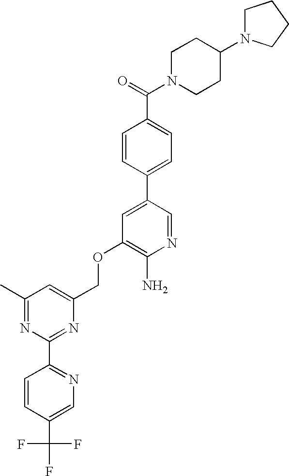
C(OC1=C(N)N=CC(C2=CC=C(C(=O)N3CCC(N4CCCC4)CC3)C=C2)=C1)C1=CC(C)=NC(C2=NC=C(C(F)(F)F)C=C2)=N1
